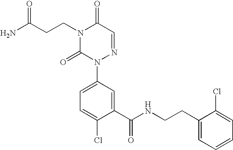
N1(CCC(N)=O)C(=O)N(C2=CC=C(Cl)C(C(NCCC3=CC=CC=C3Cl)=O)=C2)N=CC1=O
